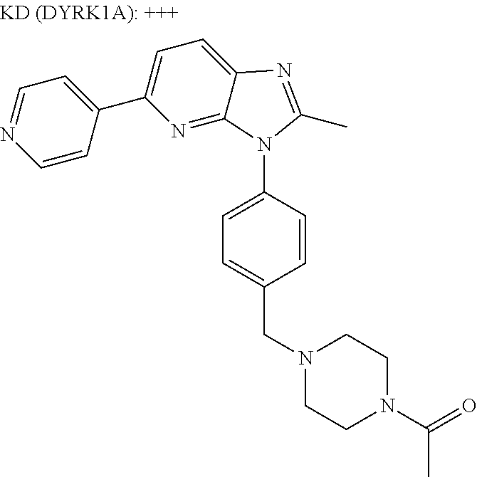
C1=NC=CC(C2=CC=C3C(=N2)N(C2=CC=C(CN4CCN(C(C)=O)CC4)C=C2)C(C)=N3)=C1
